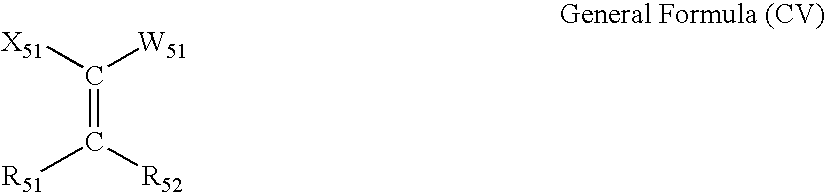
C(=C([R51])[R52])([X51])[W51]
